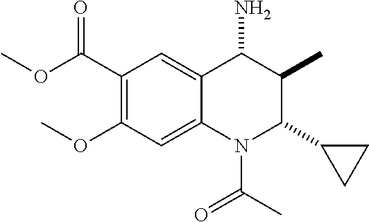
C1(C(OC)=O)=C(OC)C=C2C(=C1)C(N)C(C)C(C1CC1)N2C(C)=O
